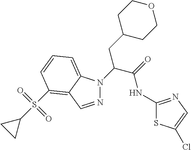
N1=CC2=C(S(C3CC3)(=O)=O)C=CC=C2N1C(CC1CCOCC1)C(=O)NC1=NC=C(Cl)S1
